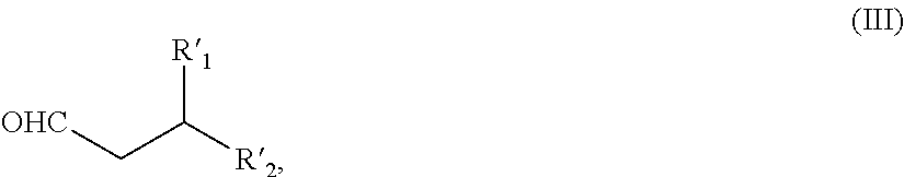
[OHC]CC([R2])[R1]
